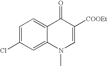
C1=C(Cl)C=C2C(=C1)C(=O)C([COOEt])=CN2C
